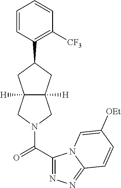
C1=CC(C2CC3([H])C([H])(C2)CN(C(=O)C2=NN=C4N2C=C([OEt])C=C4)C3)=C([CF3])C=C1
